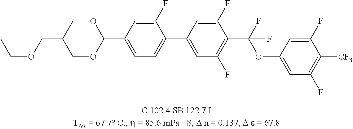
O1CC(COCC)COC1C1=CC=C(C2=CC(F)=C(C(OC3=CC(F)=C([CF3])C(F)=C3)(F)F)C(F)=C2)C(F)=C1
